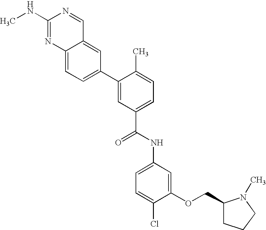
C1(NC)=NC2=CC=C(C3=CC(C(NC4=CC=C(Cl)C(OCC5CCCN5C)=C4)=O)=CC=C3C)C=C2C=N1
